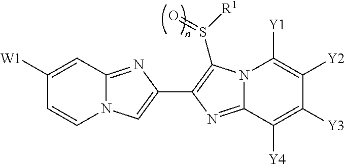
C1([W1])=CC2=NC(C3=C(S([R1])=O)N4C(=N3)C([Y4])=C([Y3])C([Y2])=C4[Y1])=CN2C=C1
